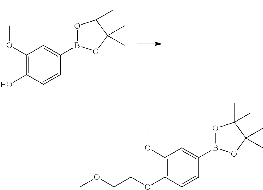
C1(OC)=C(O)C=CC(B2OC(C)(C)C(C)(C)O2)=C1.C1(OC)=C(OCCOC)C=CC(B2OC(C)(C)C(C)(C)O2)=C1
